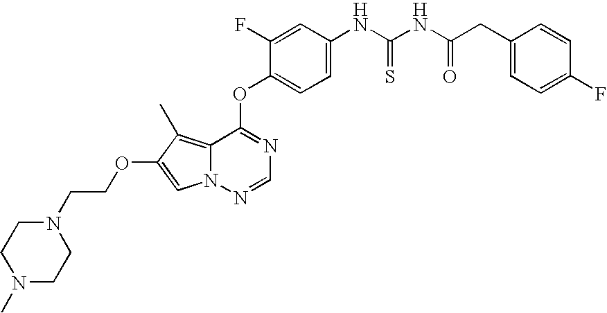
C1=C(F)C(OC2=NC=NN3C2=C(C)C(OCCN2CCN(C)CC2)=C3)=CC=C1NC(NC(CC1=CC=C(F)C=C1)=O)=S
